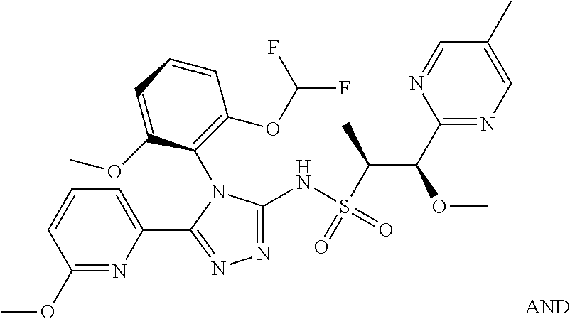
N1=C(NS(C(C(C2=NC=C(C)C=N2)OC)C)(=O)=O)N(C2=C(OC(F)F)C=CC=C2OC)C(C2=CC=CC(OC)=N2)=N1
